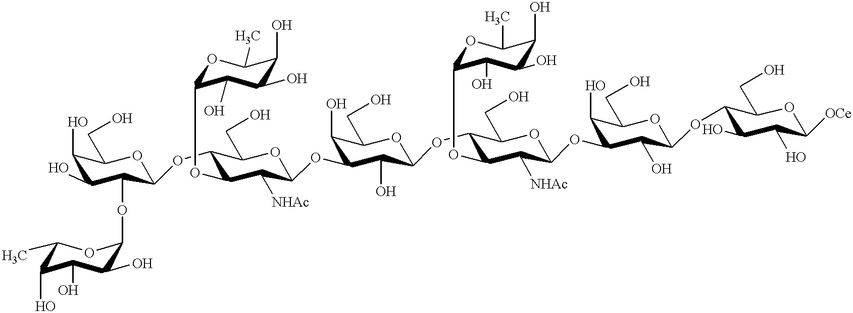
C1(O)C(O)C(OC2C(O)C(O)C(O)C(C)O2)C(OC2C(OC3OC(C)C(O)C(O)C3O)C([NHAc])C(OC3C(O)C(CO)OC(OC4C(OC5OC(C)C(O)C(O)C5O)C([NHAc])C(OC5C(O)C(CO)OC(OC6C(O)C(O)C([OCe])OC6CO)C5O)OC4CO)C3O)OC2CO)OC1CO
